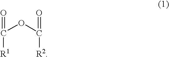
C(OC(=O)[R2])(=O)[R1]
